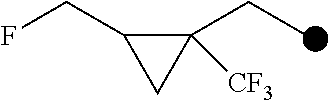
C1(CF)C(CC)([CF3])C1
